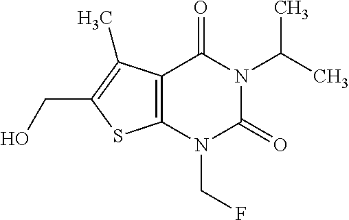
C12=C(N(CF)C(=O)N(C(C)C)C1=O)SC(CO)=C2C
